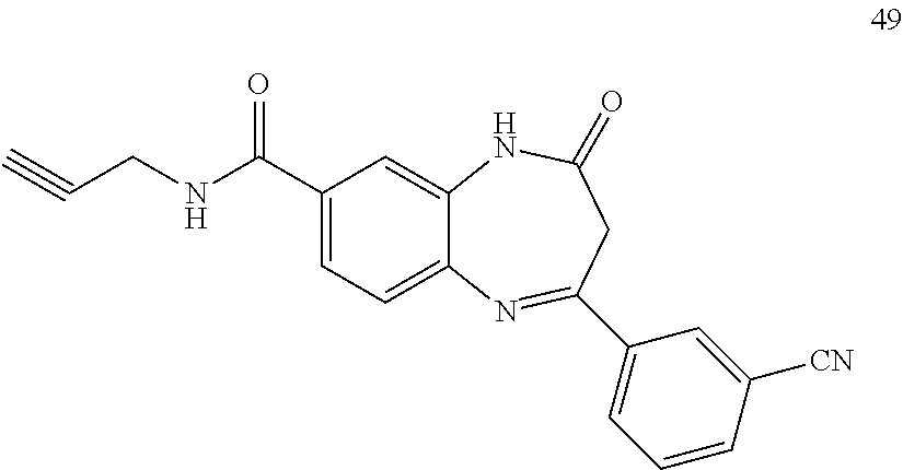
C1(C(NCC#C)=O)=CC=C2C(=C1)NC(=O)CC(C1=CC=CC([CN])=C1)=N2
